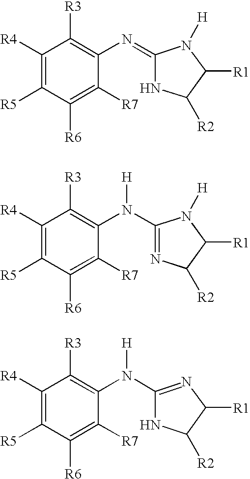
C1([R4])=C([R5])C([R6])=C([R7])C(N=C2NC([R2])C([R1])N2[H])=C1[R3].C1([R4])=C([R5])C([R6])=C([R7])C(N(C2=NC([R2])C([R1])N2[H])[H])=C1[R3].C1([R4])=C([R5])C([R6])=C([R7])C(N(C2=NC([R1])C([R2])N2)[H])=C1[R3]
